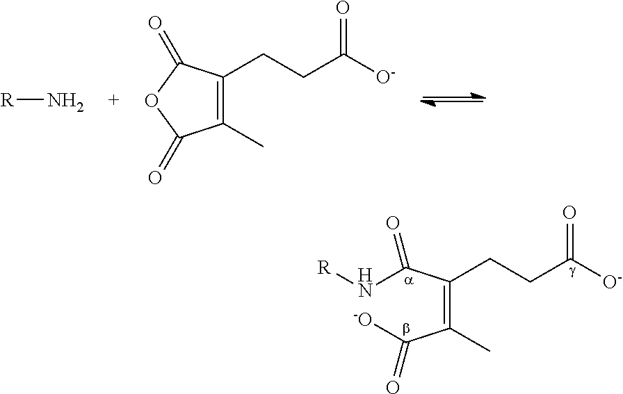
C(=C(C(=O)N[R])CCC([O-])=O)(C(=O)[-O])C.[R]N.C1(C)=C(CCC([O-])=O)C(=O)OC1=O
